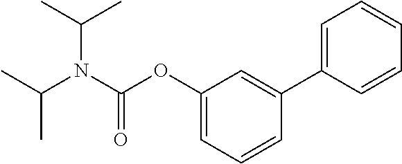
C1=C(C2=CC(OC(N(C(C)C)C(C)C)=O)=CC=C2)C=CC=C1
